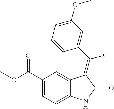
C1(C(OC)=O)=CC=C2C(=C1)C(=C(C1=CC(OC)=CC=C1)Cl)C(=O)N2
